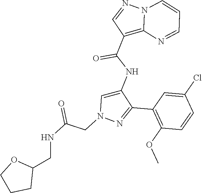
C1(C2=NN(CC(NCC3OCCC3)=O)C=C2NC(C2=C3N(N=C2)C=CC=N3)=O)=C(OC)C=CC(Cl)=C1
